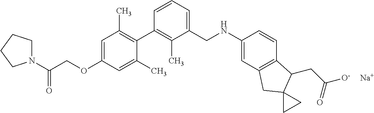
C1=C(OCC(N2CCCC2)=O)C=C(C)C(C2=C(C)C(CNC3=CC4=C(C=C3)C(CC(=O)[O-])C3(C4)CC3)=CC=C2)=C1C.[Na]
